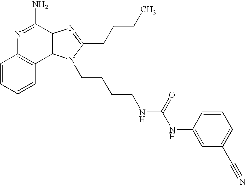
C1=CC=CC2=C1N=C(N)C1=C2N(CCCCNC(NC2=CC(C#N)=CC=C2)=O)C(CCCC)=N1
